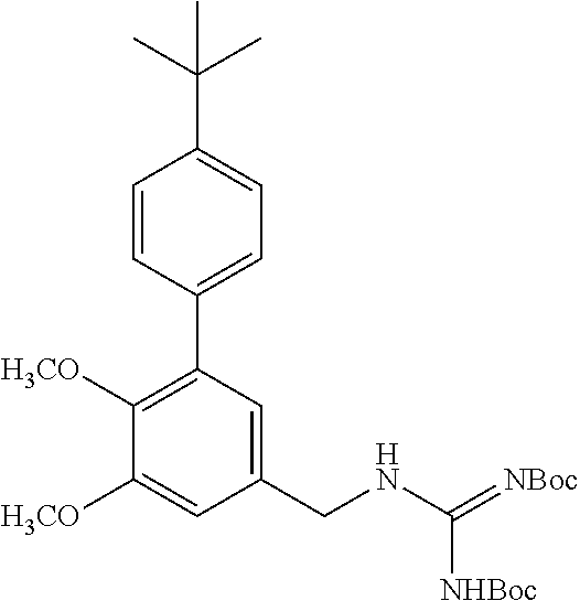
C1(C(C)(C)C)=CC=C(C2=C([H3CO])C([H3CO])=CC(CNC(=[NBoc])[NHBoc])=C2)C=C1
